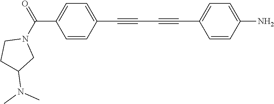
C1=CC(C#CC#CC2=CC=C(N)C=C2)=CC=C1C(N1CCC(N(C)C)C1)=O
